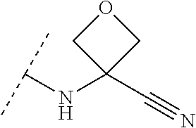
C(NC1(C#N)COC1)(C)C
